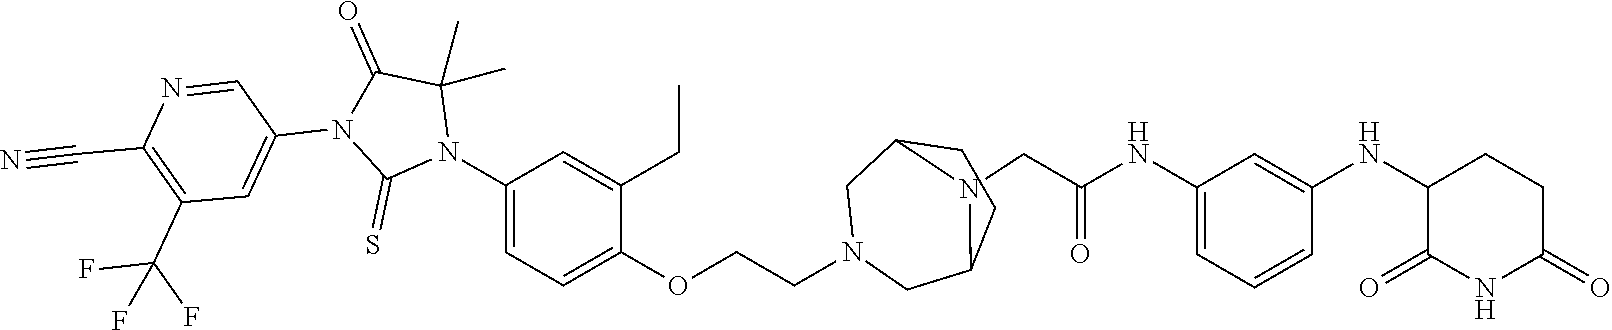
C1=C(NC(CN2C3CN(CCOC4=CC=C(N5C(C)(C)C(=O)N(C6=CC(C(F)(F)F)=C(C#N)N=C6)C5=S)C=C4CC)CC2CC3)=O)C=C(NC2C(=O)NC(=O)CC2)C=C1
